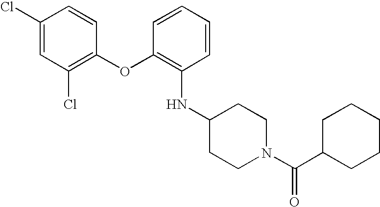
C1(Cl)=CC(Cl)=C(OC2=C(NC3CCN(C(C4CCCCC4)=O)CC3)C=CC=C2)C=C1
